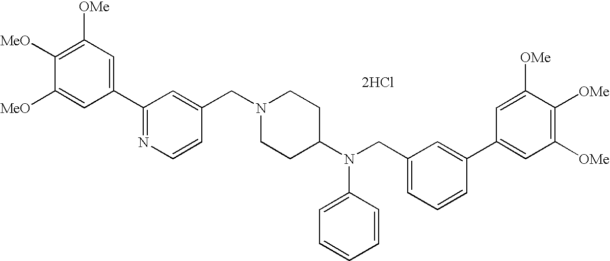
C1=C([MeO])C([MeO])=C([OMe])C=C1C1=NC=CC(CN2CCC(N(CC3=CC=CC(C4=CC([OMe])=C([OMe])C([OMe])=C4)=C3)C3=CC=CC=C3)CC2)=C1.[2HCl]
